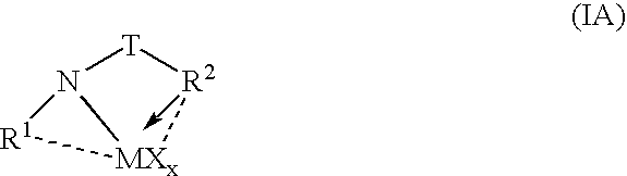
N12[T][R2](->C)[MXx]1[R1]2
